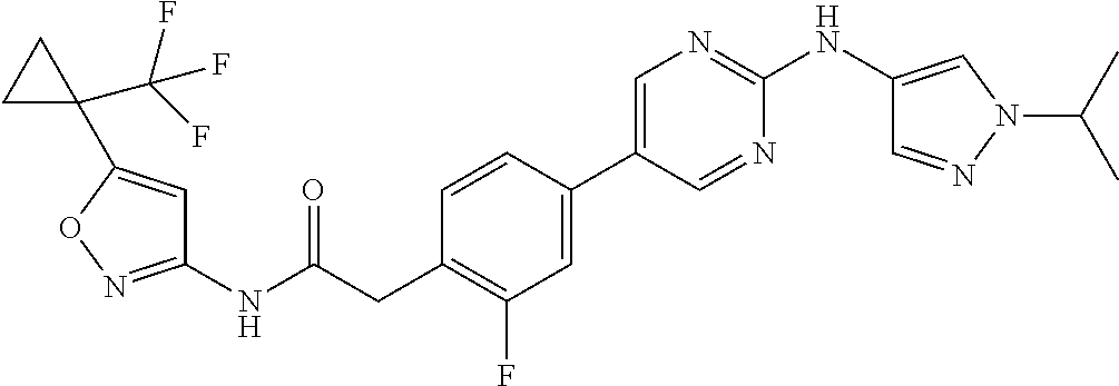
C1=CC(C2=CN=C(NC3=CN(C(C)C)N=C3)N=C2)=CC(F)=C1CC(NC1=NOC(C2(C(F)(F)F)CC2)=C1)=O
